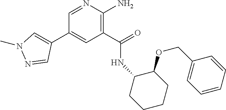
C1(C(=O)NC2CCCCC2OCC2=CC=CC=C2)=C(N)N=CC(C2=CN(C)N=C2)=C1
